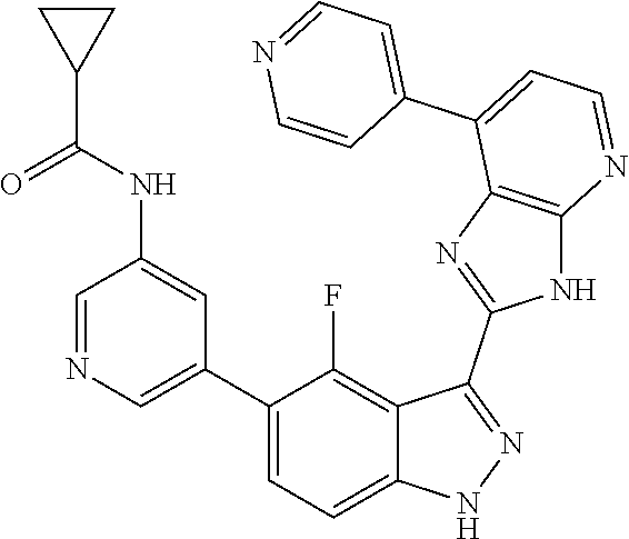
C1=NC=C(C2=CC=C3C(=C2F)C(C2=NC4=C(N2)N=CC=C4C2=CC=NC=C2)=NN3)C=C1NC(C1CC1)=O
